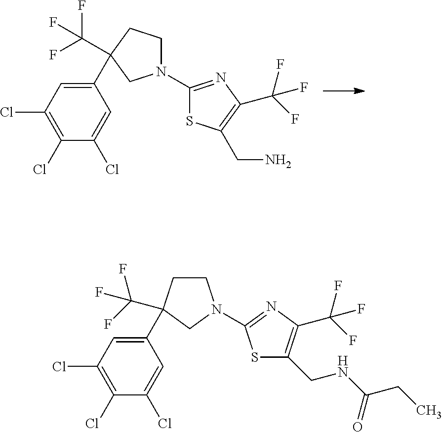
C1(C2(C(F)(F)F)CCN(C3=NC(C(F)(F)F)=C(CN)S3)C2)=CC(Cl)=C(Cl)C(Cl)=C1.C1CC(C(F)(F)F)(C2=CC(Cl)=C(Cl)C(Cl)=C2)CN1C1=NC(C(F)(F)F)=C(CNC(CC)=O)S1
